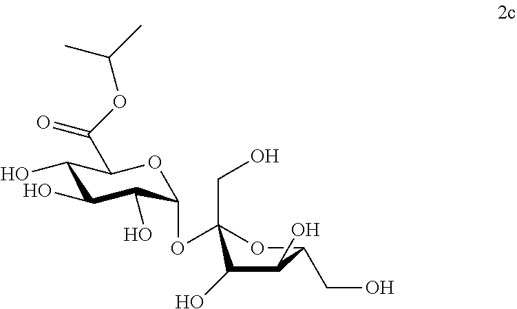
C1(O)C(O)C(O)C(OC2(CO)OC(CO)C(O)C2O)OC1C(OC(C)C)=O
